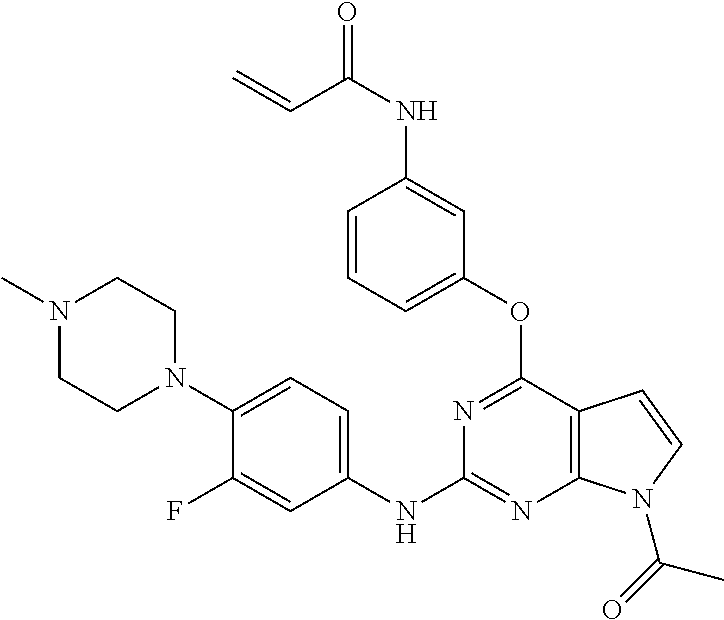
C1(NC2=NC3=C(C(OC4=CC=CC(NC(C=C)=O)=C4)=N2)C=CN3C(=O)C)=CC=C(N2CCN(C)CC2)C(F)=C1
